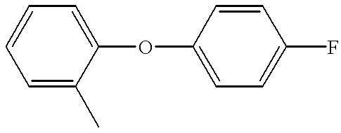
C1=CC=C(C)C(OC2=CC=C(F)C=C2)=C1
